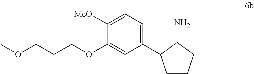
COCCCOC1=CC(C2CCCC2N)=CC=C1[MeO]
